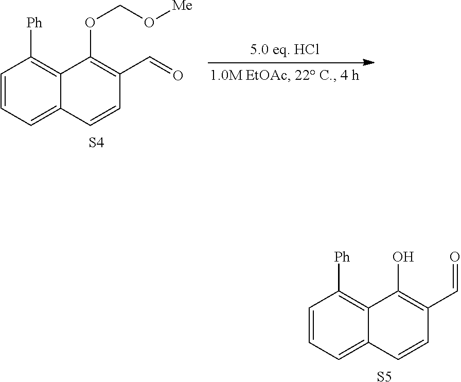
C1=CC=C2C(=C1[Ph])C(OCO[Me])=C(C=O)C=C2.[S4].C1=CC=C2C(=C1[Ph])C(O)=C(C=O)C=C2.[S5]
